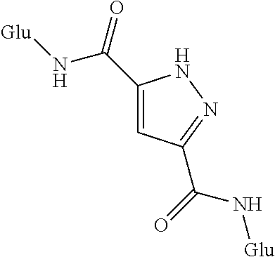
C1(C(N[Glu])=O)=CC(C(=O)N[Glu])=NN1
